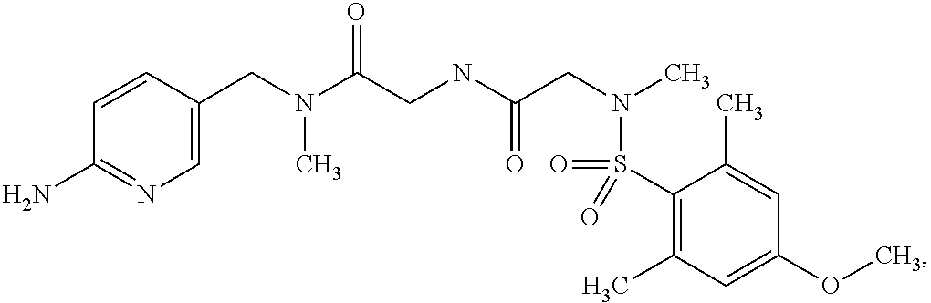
C1(CN(C(CNC(CN(C)S(C2=C(C)C=C(OC)C=C2C)(=O)=O)=O)=O)C)=CN=C(N)C=C1
